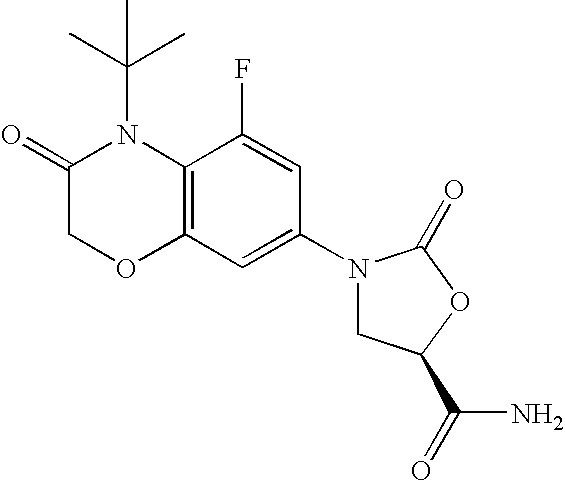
C12=C(C(F)=CC(N3CC(C(N)=O)OC3=O)=C1)N(C(C)(C)C)C(=O)CO2
